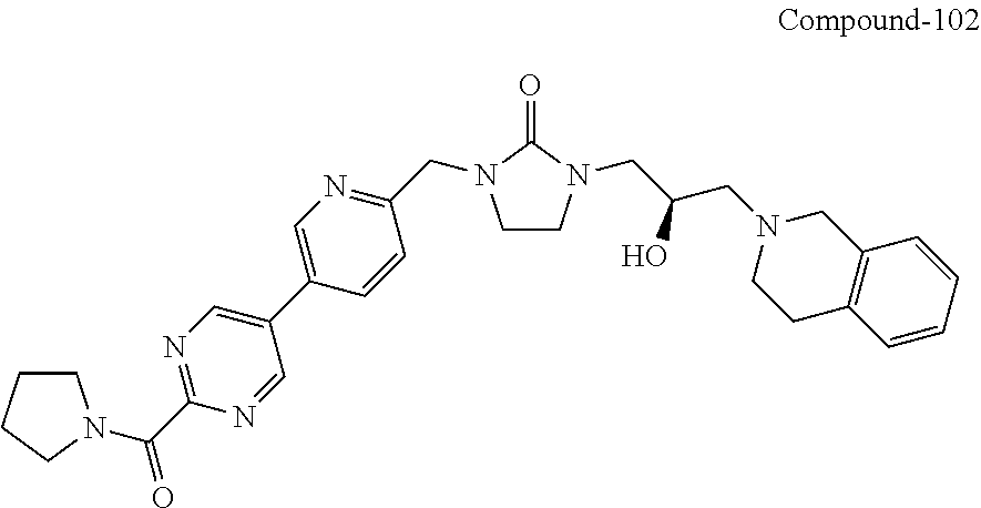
C1CCCN1C(C1=NC=C(C2=CN=C(CN3CCN(CC(CN4CCC5=C(C4)C=CC=C5)O)C3=O)C=C2)C=N1)=O
